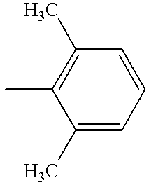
CC1=C(C)C=CC=C1C
